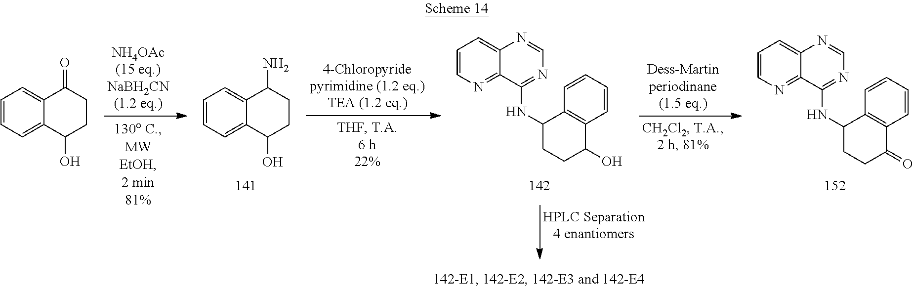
C1=CC=C2C(=C1)C(N)CCC2O.C1=CN=C2C(=C1)N=CN=C2NC1CCC(=O)C2=C1C=CC=C2.C1=CN=C2C(=C1)N=CN=C2NC1CCC(O)C2=C1C=CC=C2.C1=CC=C2C(=C1)C(=O)CCC2O
